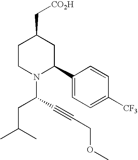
C1CN(C(C#CCOC)CC(C)C)C(C2=CC=C([CF3])C=C2)CC1C[CO2H]
